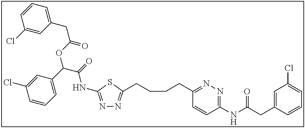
N1=C(NC(C(C2=CC=CC(Cl)=C2)OC(CC2=CC=CC(Cl)=C2)=O)=O)SC(CCCCC2=NN=C(NC(CC3=CC(Cl)=CC=C3)=O)C=C2)=N1
